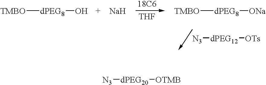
[TMBO][dPEG8]O.[Na].[18C6].[THF].[TMBO][dPEG8][ONa].[N3][dPEG12][OTs].[N3][dPEG20][OTMB]
